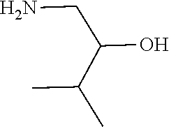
C(C(CN)O)(C)C
